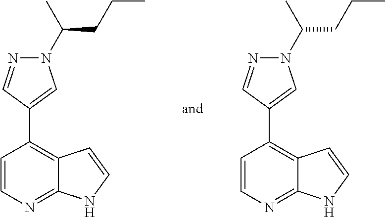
N1(C(C)CCC)N=CC(C2=C3C(=NC=C2)NC=C3)=C1.N1(C(C)CCC)N=CC(C2=C3C(=NC=C2)NC=C3)=C1
